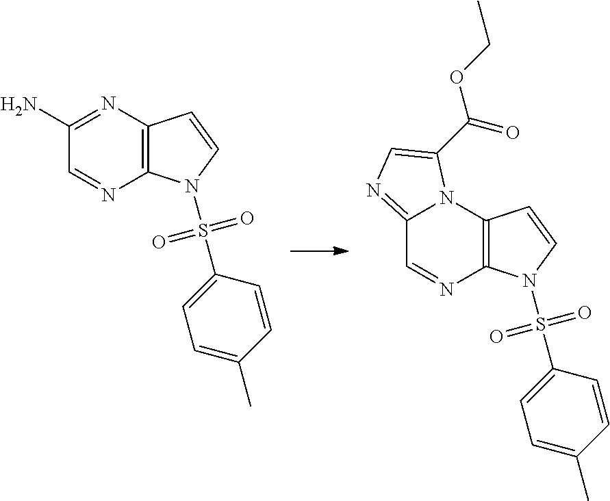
C1(N)=NC2=C(N=C1)N(S(C1=CC=C(C)C=C1)(=O)=O)C=C2.C12=NC=C(C(OCC)=O)N1C1=C(N=C2)N(S(C2=CC=C(C)C=C2)(=O)=O)C=C1
